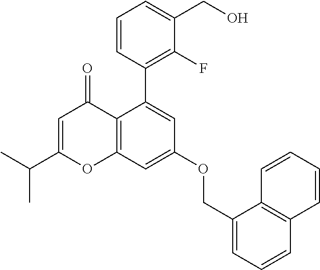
C1=C(C(C)C)OC2=C(C1=O)C(C1=C(F)C(CO)=CC=C1)=CC(OCC1=CC=CC3=C1C=CC=C3)=C2
